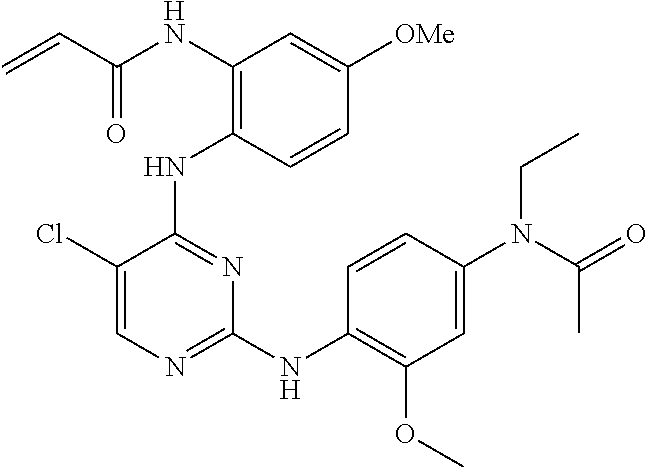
N(C1=C(NC2=NC(NC3=C(OC)C=C(N(C(C)=O)CC)C=C3)=NC=C2Cl)C=CC([OMe])=C1)C(C=C)=O
